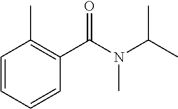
C1=CC=CC(C(=O)N(C)C(C)C)=C1C
